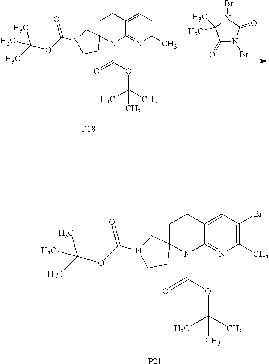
C12=CC=C(C)N=C1N(C(OC(C)(C)C)=O)C1(CC2)CN(C(OC(C)(C)C)=O)CC1.C1(=O)N(Br)C(=O)N(Br)C1(C)C.[P18].C12=CC(Br)=C(C)N=C1N(C(OC(C)(C)C)=O)C1(CC2)CN(C(OC(C)(C)C)=O)CC1.[P21]
